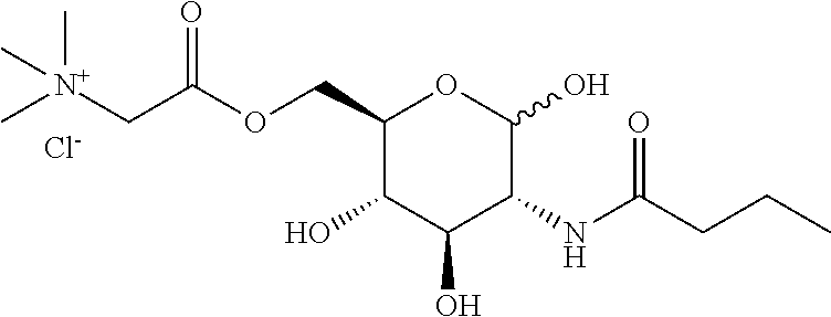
O(CC1C(O)C(O)C(NC(CCC)=O)C(O)O1)C(=O)C[N+](C)(C)C.[Cl-]
